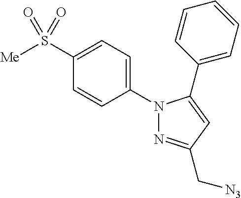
N1(C2=CC=C(S([Me])(=O)=O)C=C2)N=C(C[N3])C=C1C1=CC=CC=C1
